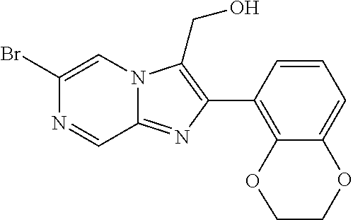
C12=NC(C3=C4C(=CC=C3)OCCO4)=C(CO)N1C=C(Br)N=C2
